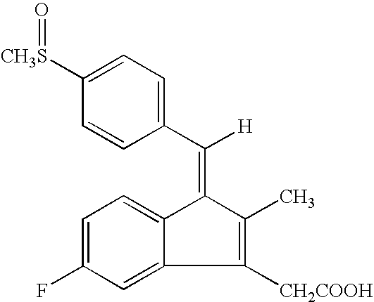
C1=C([CH3S]=O)C=CC(C([H])=C2C3=CC=C(F)C=C3C([CH2COOH])=C2C)=C1
